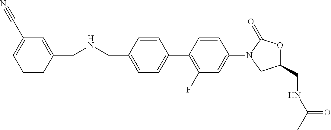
C1(CNC(=O)C)OC(=O)N(C2=CC(F)=C(C3=CC=C(CNCC4=CC(C#N)=CC=C4)C=C3)C=C2)C1
